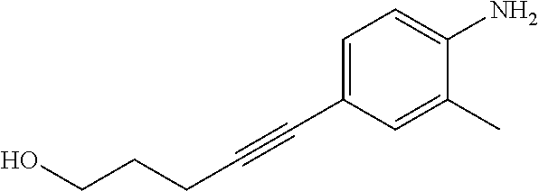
C1=C(C#CCCCO)C=C(C)C(N)=C1
